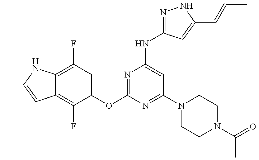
C12=C(F)C(OC3=NC(NC4=NNC(C=CC)=C4)=CC(N4CCN(C(C)=O)CC4)=N3)=CC(F)=C1NC(C)=C2
